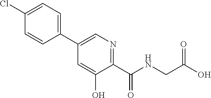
C1(C2=CN=C(C(NCC(O)=O)=O)C(O)=C2)=CC=C(Cl)C=C1
